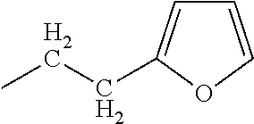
C1=COC(CCC)=C1
